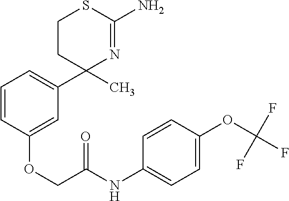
C1CC(C2=CC=CC(OCC(NC3=CC=C(OC(F)(F)F)C=C3)=O)=C2)(C)N=C(N)S1
